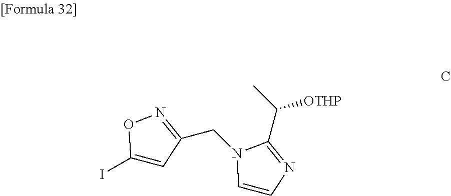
C1=CN=C(C(C)[OTHP])N1CC1=NOC(I)=C1
